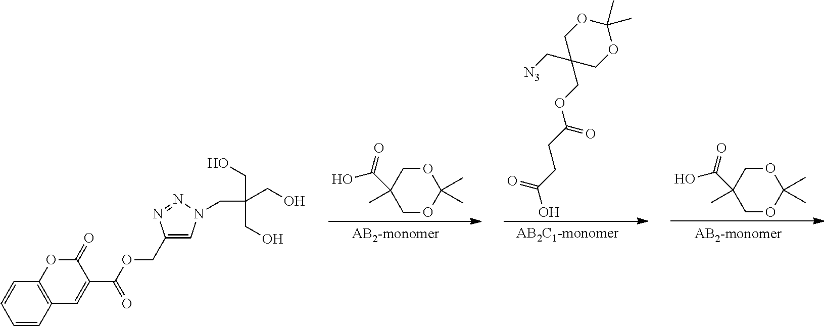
C1(C)(C)OCC(C(=O)O)(C)CO1.O1C(C)(C)OCC(C[N3])(COC(CCC(O)=O)=O)C1.C1(C)(C)OCC(C(=O)O)(C)CO1.C12=C(C=CC=C1)OC(=O)C(C(OCC1=CN(CC(CO)(CO)CO)N=N1)=O)=C2
